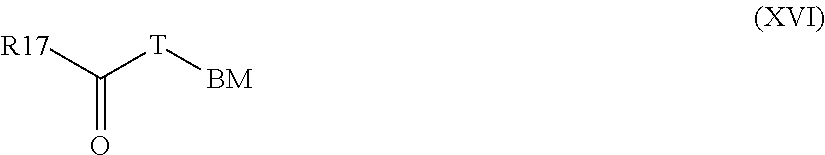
[R17]C([T][BM])=O
